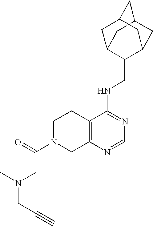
C12=C(N=CN=C1NCC1C3CC4CC(C3)CC1C4)CN(C(CN(C)CC#C)=O)CC2
